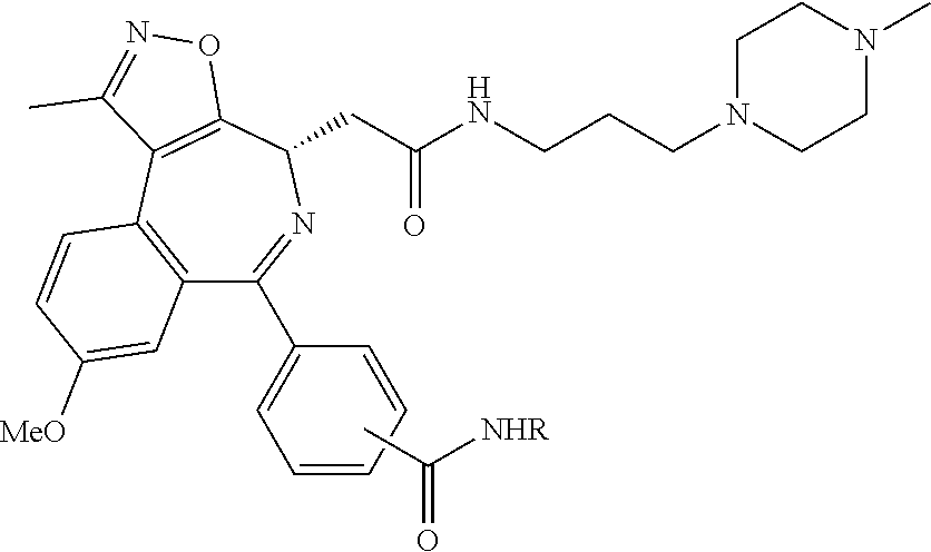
C1=CC2=C(C(C3=CC=CC=C3)=NC(CC(NCCCN3CCN(C)CC3)=O)C3=C2C(C)=NO3)C=C1[MeO].CC(=O)[NHR]
